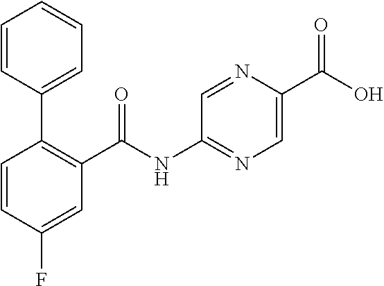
C1=CC(C2=C(C(NC3=NC=C(C(O)=O)N=C3)=O)C=C(F)C=C2)=CC=C1
